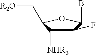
C1(F)C([NHR3])C(C[R2O])OC1B
